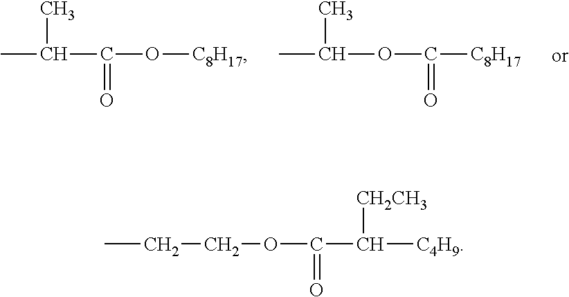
CC(C)C(O[C8H17])=O.CC(C)OC([C8H17])=O.CCCOC(C([CH2CH3])[C4H9])=O
